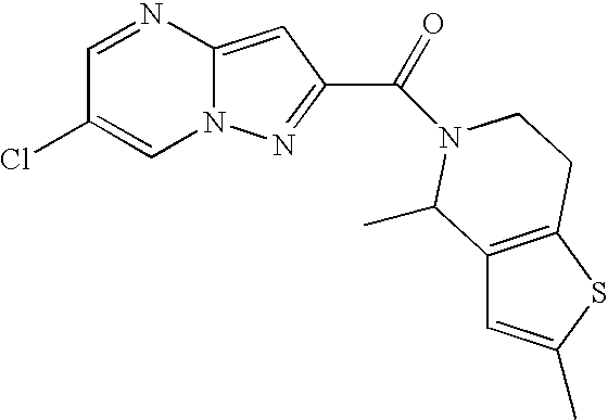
C1=NC2=CC(C(N3CCC4=C(C=C(C)S4)C3C)=O)=NN2C=C1Cl
